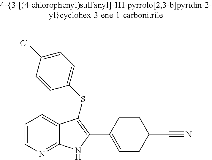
C1=CN=C2C(=C1)C(SC1=CC=C(Cl)C=C1)=C(C1=CCC(C#N)CC1)N2
